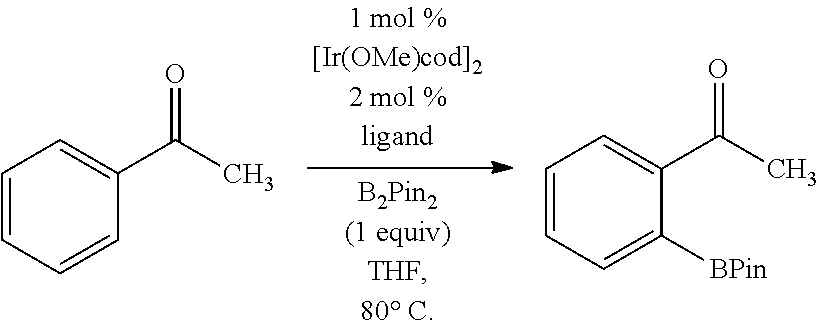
C1=CC=CC(C(C)=O)=C1.C1=CC=C([BPin])C(C(C)=O)=C1
